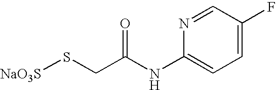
C1=C(F)C=NC(NC(CS[NaO3S])=O)=C1
